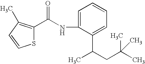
S1C(C(NC2=CC=CC=C2C(CC(C)(C)C)C)=O)=C(C)C=C1
